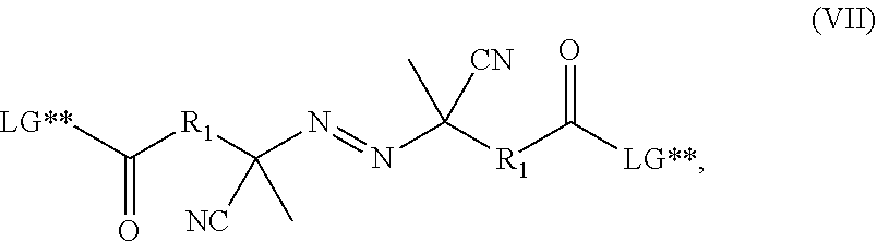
[LG**]C([R1]C(N=NC([R1]C(=O)[LG**])(C)[CN])([NC])C)=O
